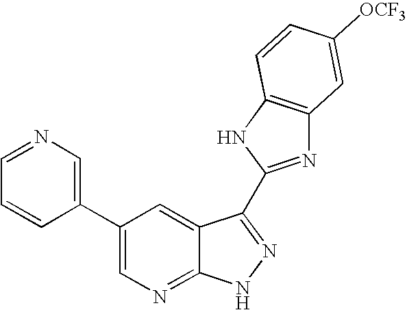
C1(C2=CN=C3C(=C2)C(C2=NC4=C(N2)C=CC([OCF3])=C4)=NN3)=CN=CC=C1
